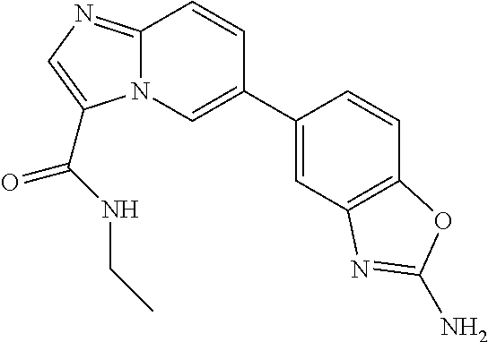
C1=C(C2=CN3C(=NC=C3C(=O)NCC)C=C2)C=CC2=C1N=C(N)O2
